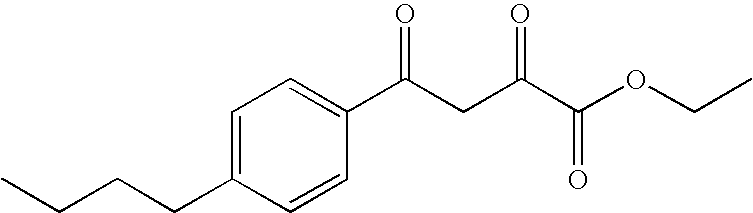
C1=C(CCCC)C=CC(C(CC(C(OCC)=O)=O)=O)=C1
